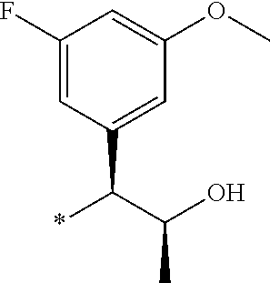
C1(F)=CC(C(C(O)C)*)=CC(OC)=C1
